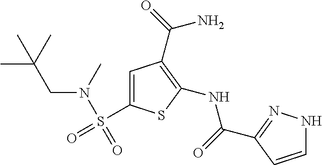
C1(NC(=O)C2=NNC=C2)=C(C(=O)N)C=C(S(=O)(N(C)CC(C)(C)C)=O)S1
